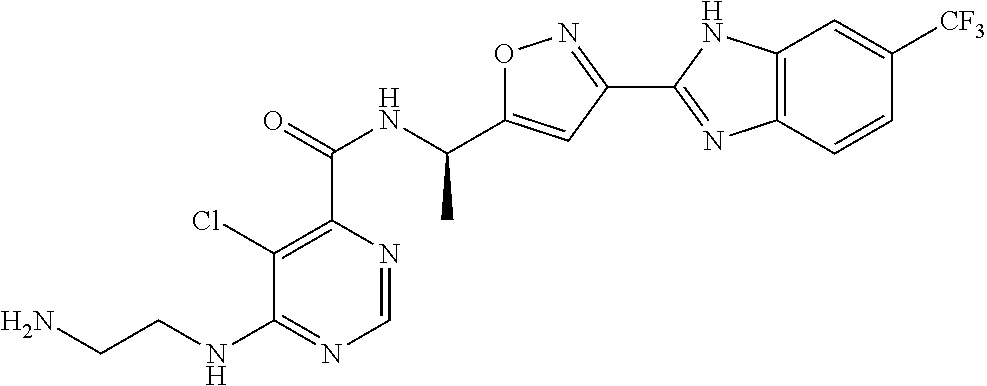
O1N=C(C2=NC3=C(N2)C=C([CF3])C=C3)C=C1C(NC(C1=C(Cl)C(NCCN)=NC=N1)=O)C
